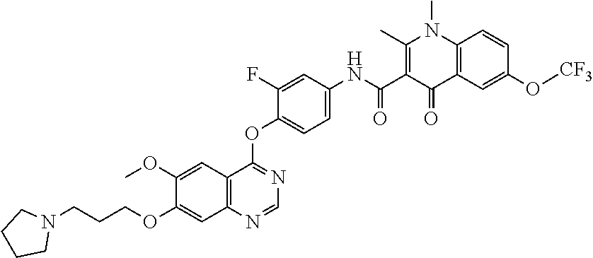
C1=NC2=C(C=C(OC)C(OCCCN3CCCC3)=C2)C(OC2=CC=C(NC(C3=C(C)N(C)C4=C(C3=O)C=C(O[CF3])C=C4)=O)C=C2F)=N1
